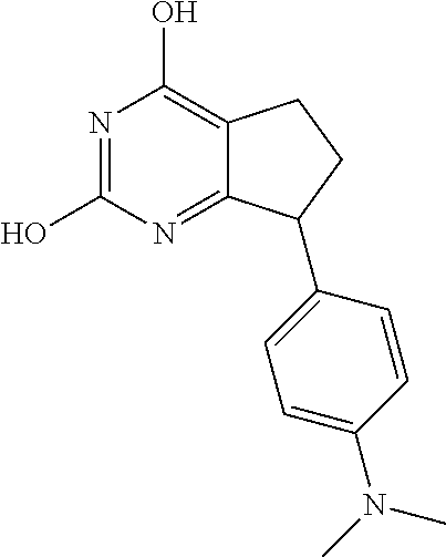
N1=C(O)N=C2C(=C1O)CCC2C1=CC=C(N(C)C)C=C1
